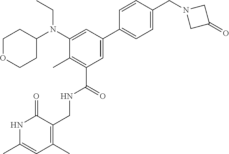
C1=CC(CN2CC(=O)C2)=CC=C1C1=CC(C(=O)NCC2=C(C)C=C(C)NC2=O)=C(C)C(N(C2CCOCC2)CC)=C1
